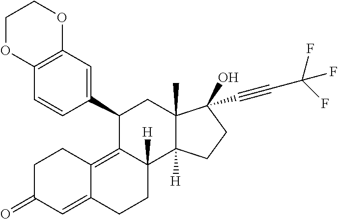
O1CCOC2=C1C=CC(C1C3=C4C(=CC(=O)CC4)CCC3([H])C3([H])C(C)(C1)C(O)(C#CC(F)(F)F)CC3)=C2
